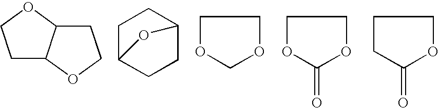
C1C2C(OC1)CCO2.C12CCC(CC1)O2.C1OCOC1.C1OC(=O)OC1.C1CC(=O)OC1
